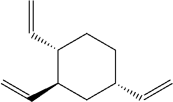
C1(C=C)C(C=C)CC(C=C)CC1
